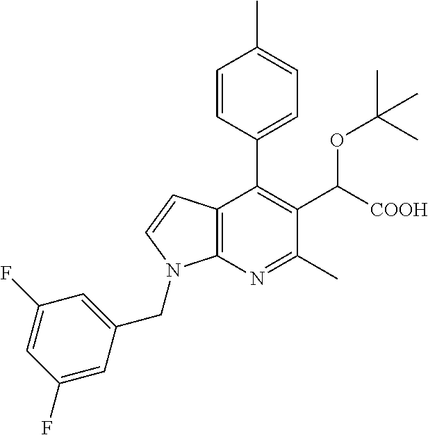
C12=C(N=C(C)C(C([COOH])OC(C)(C)C)=C1C1=CC=C(C)C=C1)N(CC1=CC(F)=CC(F)=C1)C=C2
